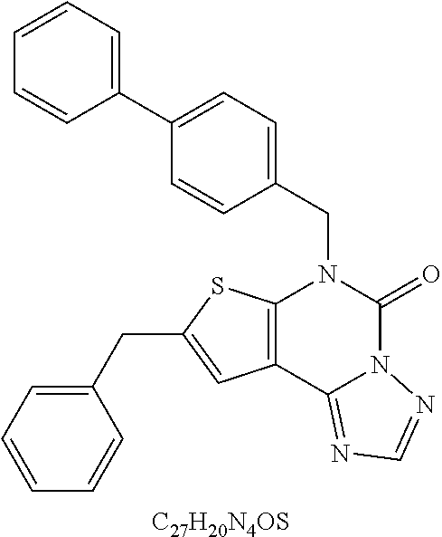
C12=C(C3=NC=NN3C(=O)N1CC1=CC=C(C3=CC=CC=C3)C=C1)C=C(CC1=CC=CC=C1)S2.[C27H20N4OS]
